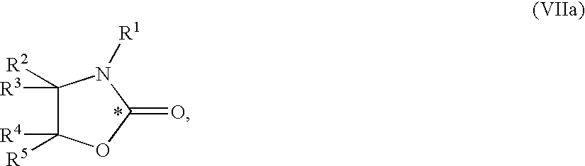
C1([R2])([R3])C([R5])([R4])OC(=O)N1[R1]
